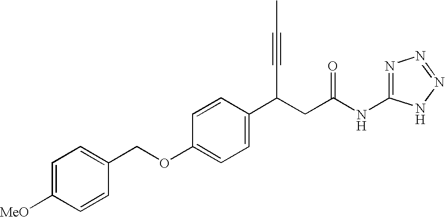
C(OC1=CC=C(C(C#CC)CC(NC2=NN=NN2)=O)C=C1)C1=CC=C([MeO])C=C1
